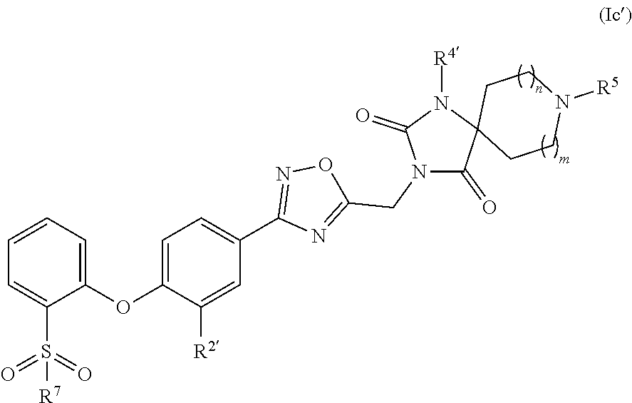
C1(OC2=CC=C(C3=NOC(CN4C(=O)C5(N([R4])C4=O)CCN([R5])CC5)=N3)C=C2[R2])=CC=CC=C1S(=O)(=O)[R7]
